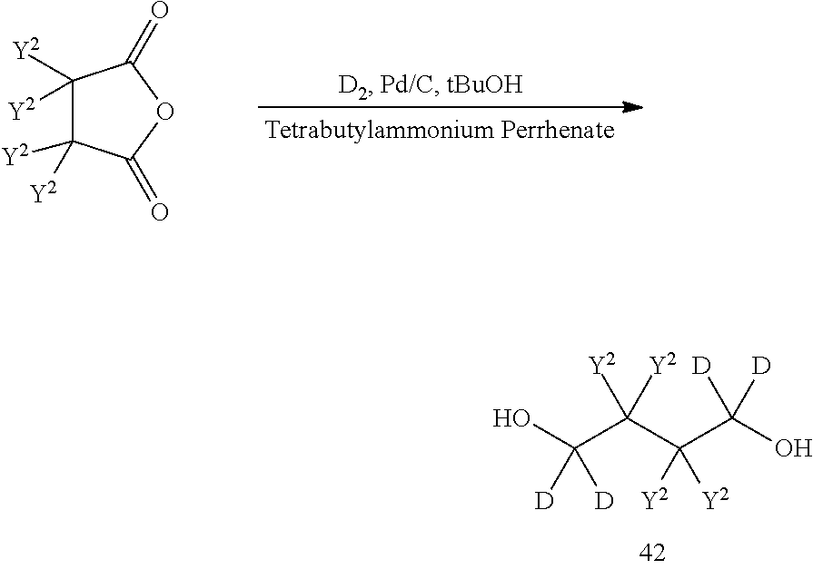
OC(C(C(C(O)([D])[D])([Y2])[Y2])([Y2])[Y2])([D])[D].C1([Y2])([Y2])C([Y2])([Y2])C(=O)OC1=O
